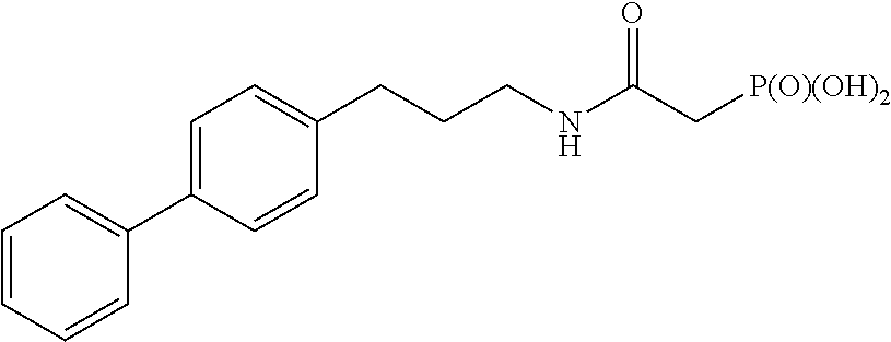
C1=C(C2=CC=CC=C2)C=CC(CCCNC(C[P(O)(OH)2])=O)=C1
